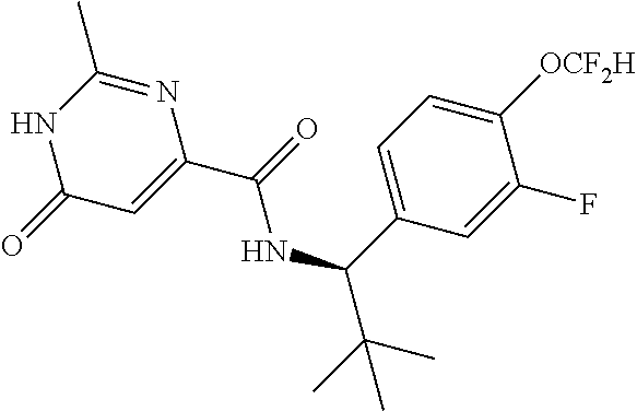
N1C(=O)C=C(C(=O)NC(C2=CC=C([OCF2H])C(F)=C2)C(C)(C)C)N=C1C
